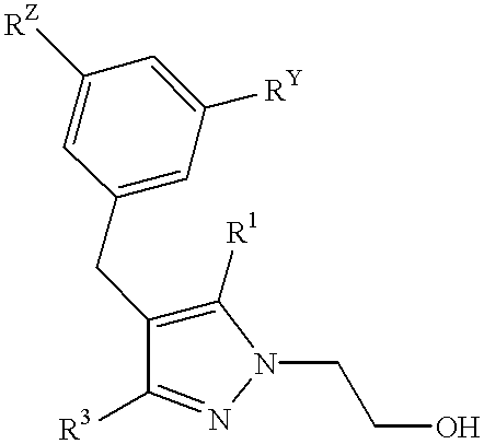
C1(CC2=C([R1])N(CCO)N=C2[R3])=CC([RY])=CC([RZ])=C1
